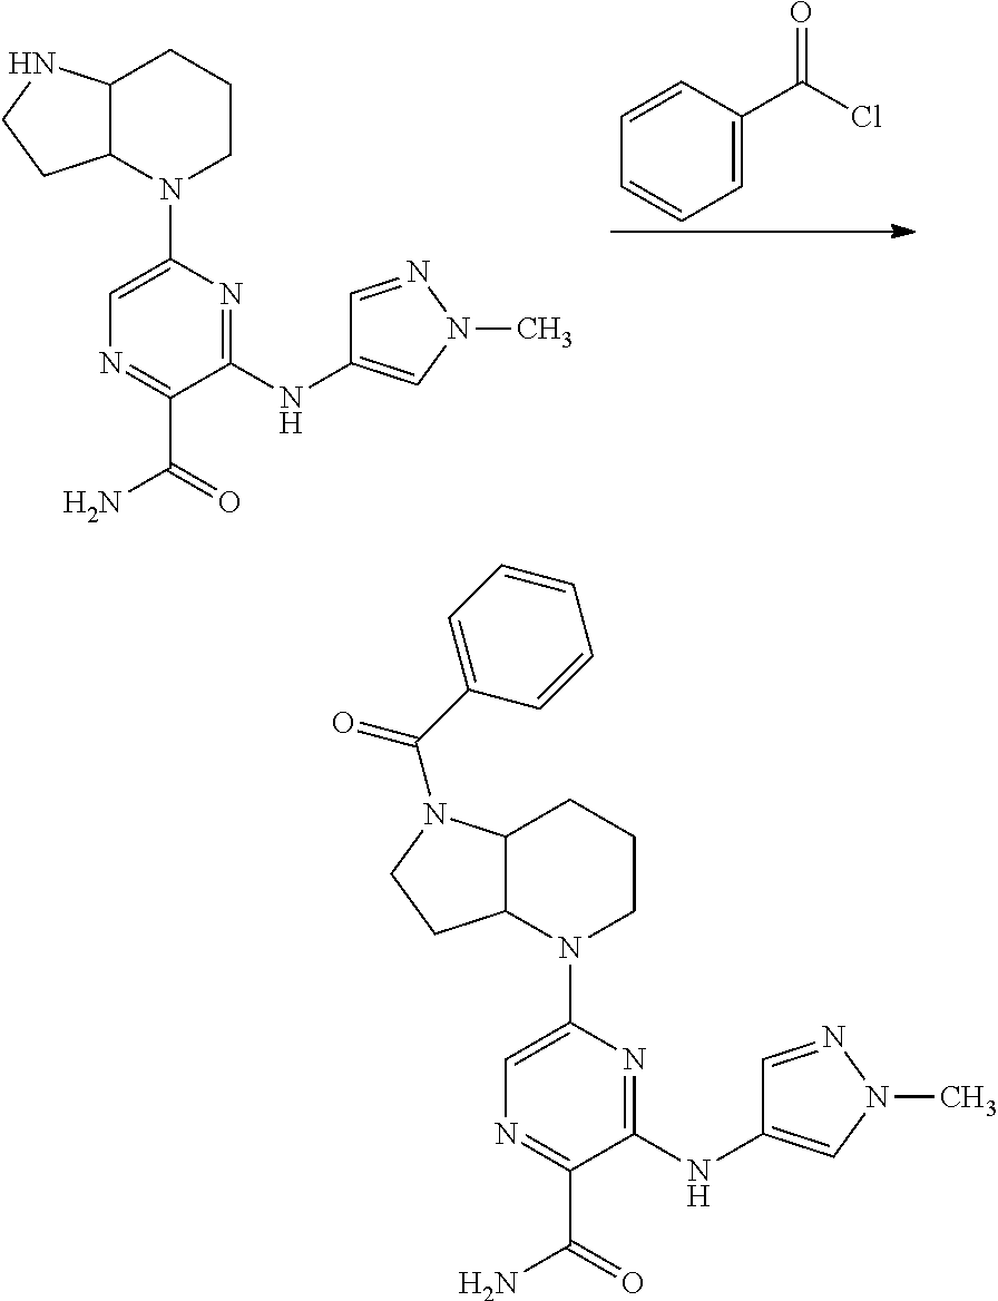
C12C(CCCN1C1=CN=C(C(=O)N)C(NC3=CN(C)N=C3)=N1)NCC2.C1=C(C(Cl)=O)C=CC=C1.C12C(CCCN1C1=CN=C(C(=O)N)C(NC3=CN(C)N=C3)=N1)N(C(C1=CC=CC=C1)=O)CC2
